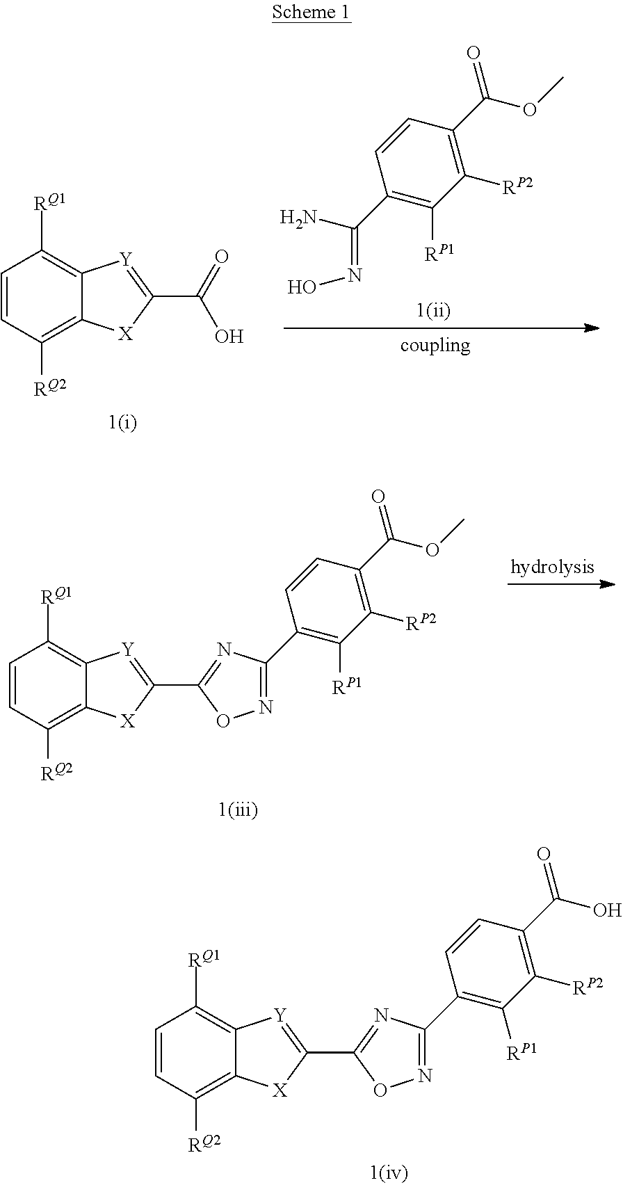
C1=CC([RQ2])=C2C(=C1[RQ1])[Y]=C(C(=O)O)[X]2.NC(C1=C([RP1])C([RP2])=C(C(OC)=O)C=C1)=NO.C1=CC([RQ2])=C2C(=C1[RQ1])[Y]=C(C1=NC(C3=C([RP1])C([RP2])=C(C(OC)=O)C=C3)=NO1)[X]2.C1=CC([RQ2])=C2C(=C1[RQ1])[Y]=C(C1=NC(C3=C([RP1])C([RP2])=C(C(O)=O)C=C3)=NO1)[X]2
